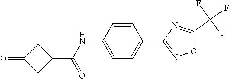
C1=C(NC(C2CC(=O)C2)=O)C=CC(C2=NOC(C(F)(F)F)=N2)=C1
